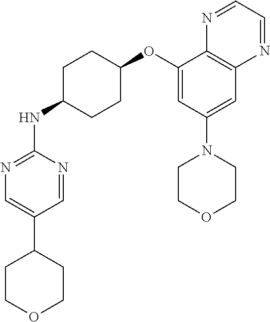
C1(OC2CCC(NC3=NC=C(C4CCOCC4)C=N3)CC2)=CC(N2CCOCC2)=CC2=C1N=CC=N2
